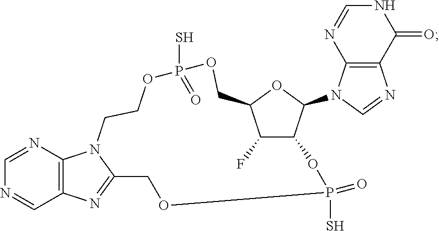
C1=NC2=C(C=N1)N=C1N2CCOP(S)(=O)OCC2OC(N3C=NC4=C3N=CNC4=O)C(C2F)OP(S)(=O)OC1
